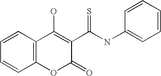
C1=CC2=C(C=C1)OC(=O)C(C(NC1=CC=CC=C1)=S)=C2O
